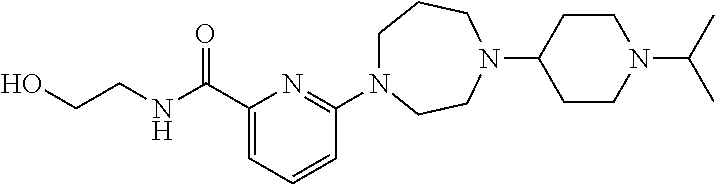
C1N(C2=NC(C(NCCO)=O)=CC=C2)CCN(C2CCN(C(C)C)CC2)CC1
